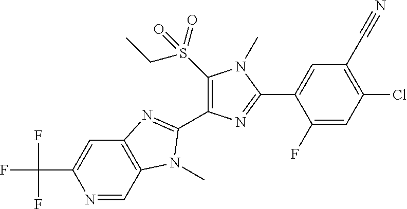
N1=CC2=C(C=C1C(F)(F)F)N=C(C1=C(S(CC)(=O)=O)N(C)C(C3=CC(C#N)=C(Cl)C=C3F)=N1)N2C
